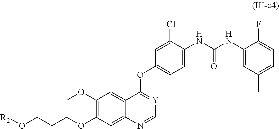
C1(OC)=C(OCCCO[R2])C=C2C(=C1)C(OC1=CC=C(NC(=O)NC3=CC(C)=CC=C3F)C(Cl)=C1)=[Y]C=N2
